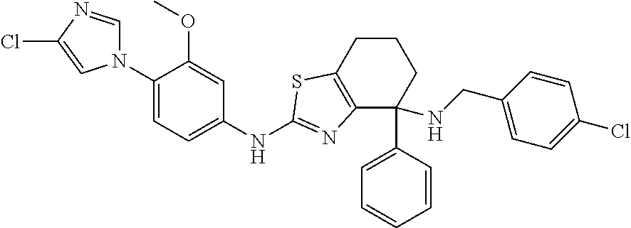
N1(C2=CC=C(NC3=NC4=C(CCCC4(C4=CC=CC=C4)NCC4=CC=C(Cl)C=C4)S3)C=C2OC)C=NC(Cl)=C1
